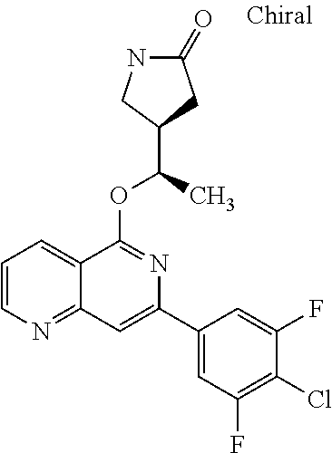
C1(=O)NCC(C(C)OC2=NC(C3=CC(F)=C(Cl)C(F)=C3)=CC3=NC=CC=C23)C1
